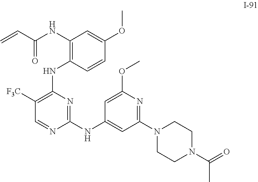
N(C1=C(NC2=C([F3C])C=NC(NC3=CC(N4CCN(C(C)=O)CC4)=NC(OC)=C3)=N2)C=CC(OC)=C1)C(C=C)=O
